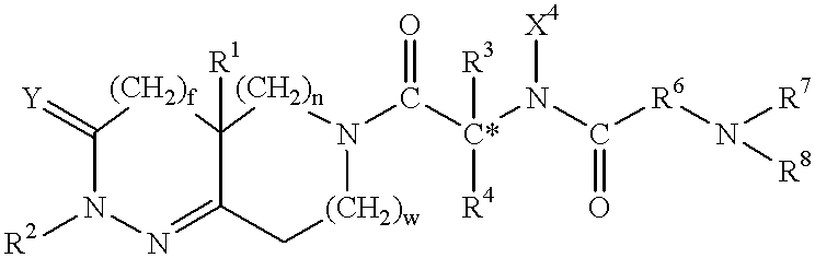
C1(=[Y])N([R2])N=C2C([R1])([(CH2)f]1)[(CH2)n]N(C([C*](N(C([R6]N([R7])[R8])=O)[X4])([R4])[R3])=O)[(CH2)w]C2
